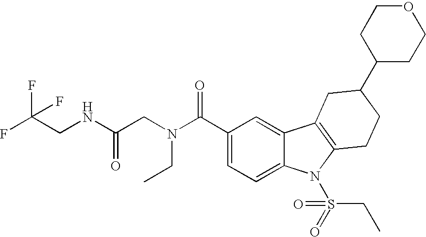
C1(C(N(CC(NCC(F)(F)F)=O)CC)=O)=CC=C2C(=C1)C1=C(N2S(=O)(=O)CC)CCC(C2CCOCC2)C1
